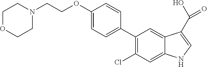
C1OCCN(CCOC2=CC=C(C3=C(Cl)C=C4C(=C3)C(C(O)=O)=CN4)C=C2)C1
